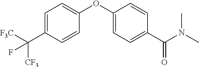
C1=C(C([F3C])([CF3])F)C=CC(OC2=CC=C(C(N(C)C)=O)C=C2)=C1
